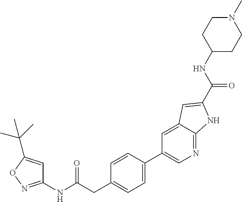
C1=CC(C2=CN=C3C(=C2)C=C(C(NC2CCN(C)CC2)=O)N3)=CC=C1CC(NC1=NOC(C(C)(C)C)=C1)=O
